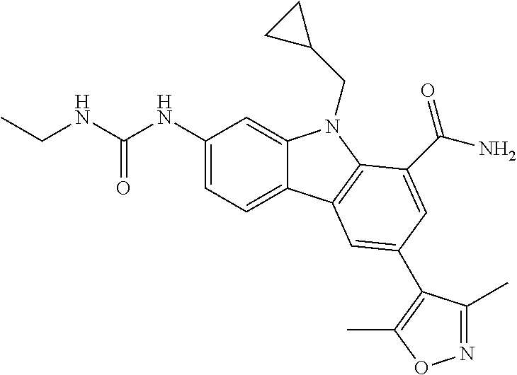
C1(NC(NCC)=O)=CC=C2C(=C1)N(CC1CC1)C1=C2C=C(C2=C(C)ON=C2C)C=C1C(N)=O
